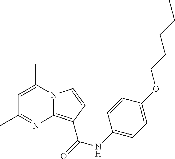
C1=C(C)N2C(=C(C(NC3=CC=C(OCCCCC)C=C3)=O)C=C2)N=C1C
